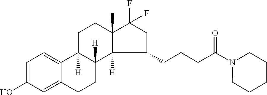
C1=C(O)C=C2C(=C1)C1([H])C([H])(CC2)C2([H])C(C)(CC1)C(F)(F)CC2CCCC(N1CCCCC1)=O
